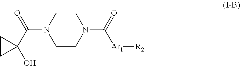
C1CN(C(=O)C2(O)CC2)CCN1C(=O)[Ar1][R2]
